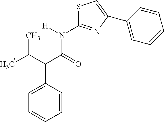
C1=CC(C(C(C)C)C(N(C2=NC(C3=CC=CC=C3)=CS2)[H])=O)=CC=C1
